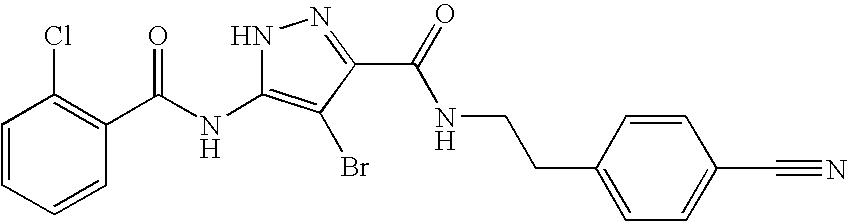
C1=CC=CC(C(NC2=C(Br)C(C(=O)NCCC3=CC=C(C#N)C=C3)=NN2)=O)=C1Cl
